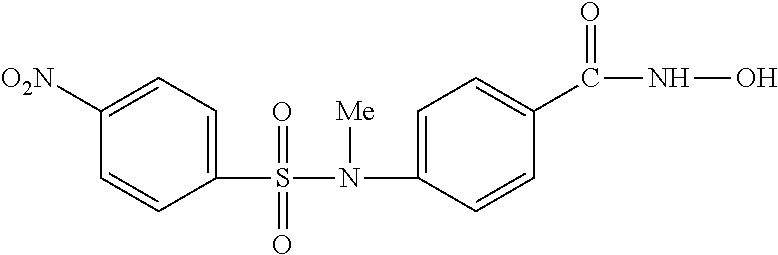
C1(S(N(C2=CC=C(C(NO)=O)C=C2)[Me])(=O)=O)=CC=C([O2N])C=C1
